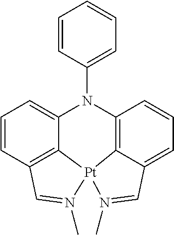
C1=CC2=C3C(=C1)N(C1=CC=CC=C1)C1=C4[Pt]3(N(C)=C2)N(C)=CC4=CC=C1
